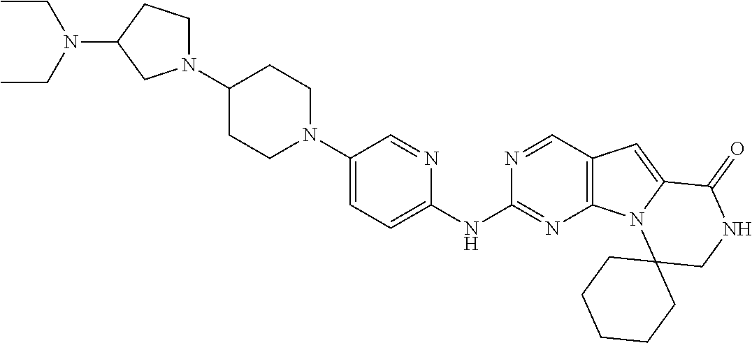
C1N(C2CCN(C3=CC=C(NC4=NC5=C(C=N4)C=C4N5C5(CNC4=O)CCCCC5)N=C3)CC2)CC(N(CC)CC)C1
